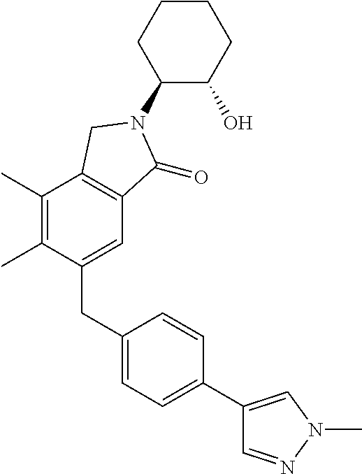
C1(C)=C(C)C(CC2=CC=C(C3=CN(C)N=C3)C=C2)=CC2=C1CN(C1C(O)CCCC1)C2=O
